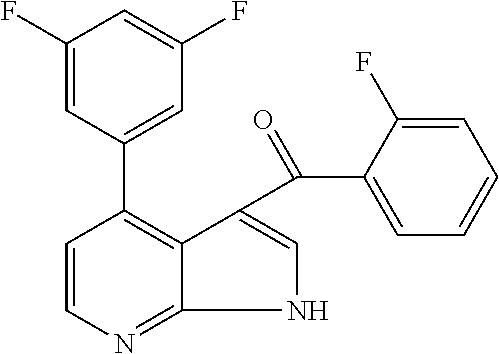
C1(F)=CC(C2=C3C(=NC=C2)NC=C3C(C2=CC=CC=C2F)=O)=CC(F)=C1
